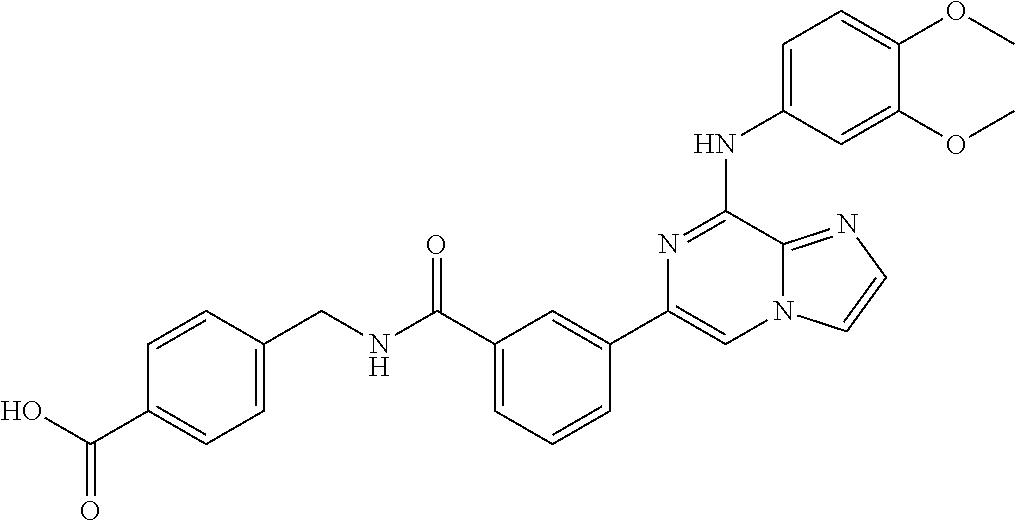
C1=CC=C(C(NCC2=CC=C(C(O)=O)C=C2)=O)C=C1C1=CN2C(=NC=C2)C(NC2=CC=C(OC)C(OC)=C2)=N1
